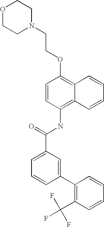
O1CCN(CCOC2=C3C(=C(NC(C4=CC=CC(C5=C(C(F)(F)F)C=CC=C5)=C4)=O)C=C2)C=CC=C3)CC1
